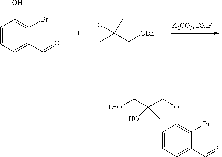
C1=CC=C(C=O)C(Br)=C1O.O1CC1(C[OBn])C.C1=CC=C(C=O)C(Br)=C1OCC(C[BnO])(O)C
